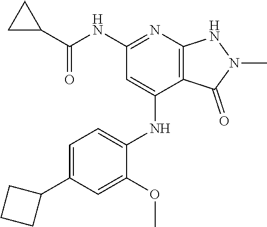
N(C1=NC2=C(C(NC3=CC=C(C4CCC4)C=C3OC)=C1)C(=O)N(C)N2)C(C1CC1)=O
